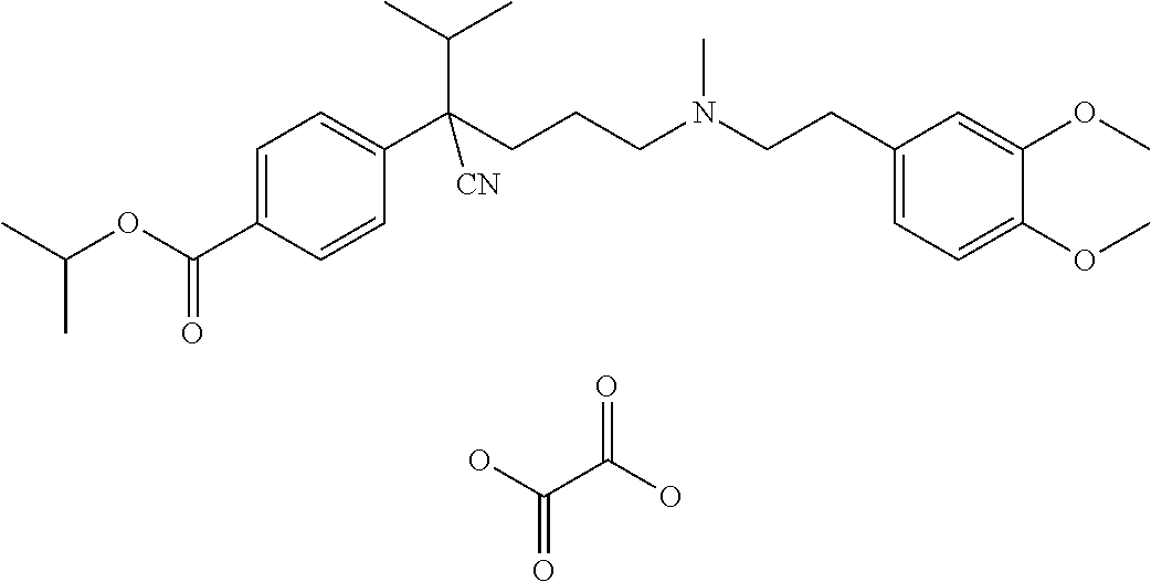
C1=C(C(=O)OC(C)C)C=CC(C(CCCN(CCC2=CC=C(OC)C(OC)=C2)C)(C(C)C)[CN])=C1.OC(C(O)=O)=O
